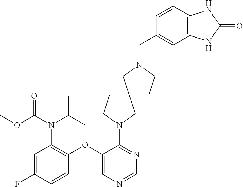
C1=C(F)C=CC(OC2=CN=CN=C2N2CC3(CC2)CCN(CC2=CC4=C(C=C2)NC(=O)N4)C3)=C1N(C(C)C)C(OC)=O
